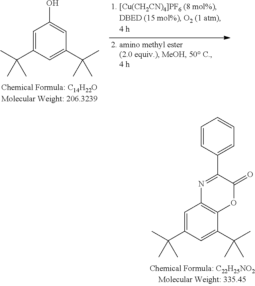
C1=C(C(C)(C)C)C=C(C(C)(C)C)C=C1O.C1=C(C(C)(C)C)C=C(C(C)(C)C)C2=C1N=C(C1=CC=CC=C1)C(=O)O2
